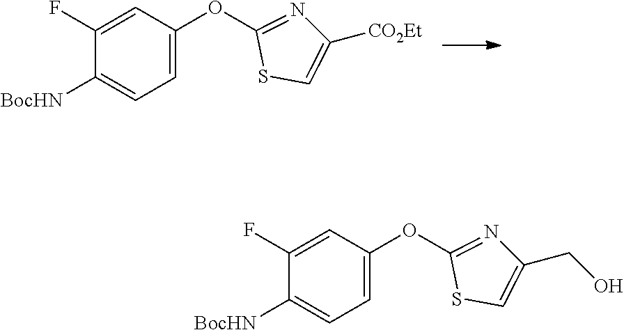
C1(F)=CC(OC2=NC([CO2Et])=CS2)=CC=C1[BocHN].C1(F)=CC(OC2=NC(CO)=CS2)=CC=C1[BocHN]
